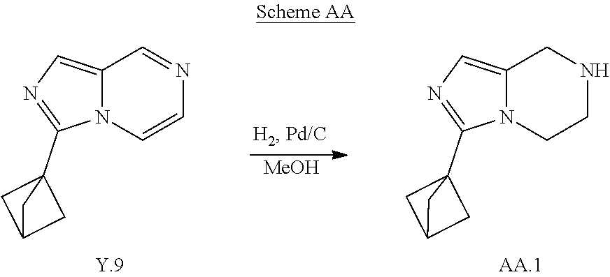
C12=CN=C(C34CC(C3)C4)N1C=CN=C2.[MeOH].C12=CN=C(C34CC(C3)C4)N1CCNC2
